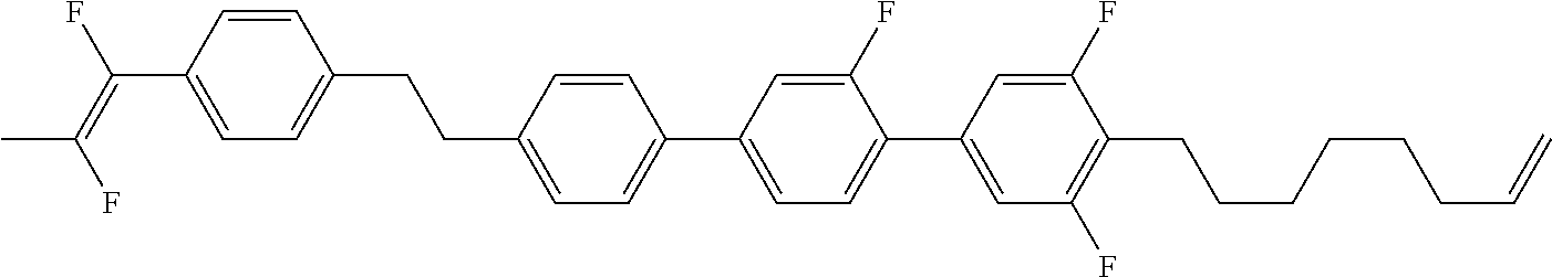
C(C1=CC=C(C2=CC=C(C3=CC(F)=C(CCCCCCC=C)C(F)=C3)C(F)=C2)C=C1)CC1=CC=C(C(=C(F)C)F)C=C1
